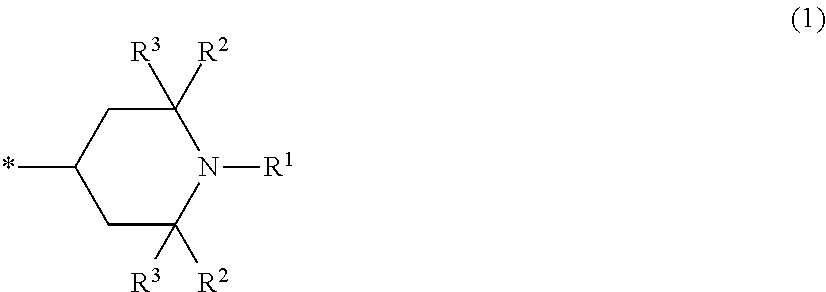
C1C(*)CC([R2])([R3])N([R1])C1([R2])[R3]
